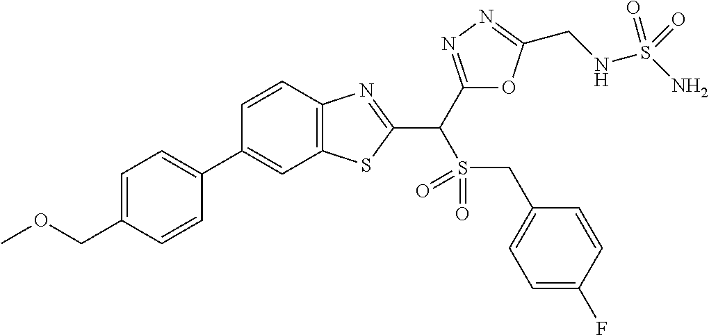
C1=CC(COC)=CC=C1C1=CC2=C(C=C1)N=C(C(C1=NN=C(CNS(N)(=O)=O)O1)S(=O)(=O)CC1=CC=C(F)C=C1)S2
